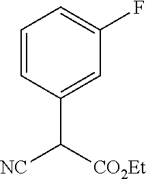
C1=CC(C([CO2Et])[NC])=CC(F)=C1
